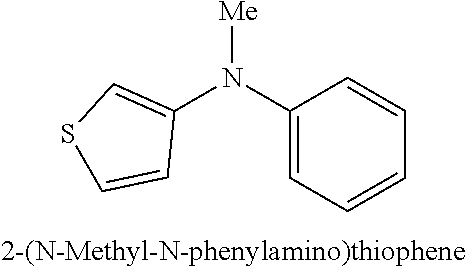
C1(N(C2=CSC=C2)[Me])=CC=CC=C1
